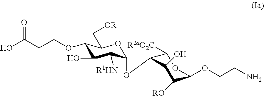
O1C(OC2C([R2aO2C])OC(OCCN)C([RO])C2O)C([R1HN])C(O)C(OCCC(O)=O)C1C[OR]
